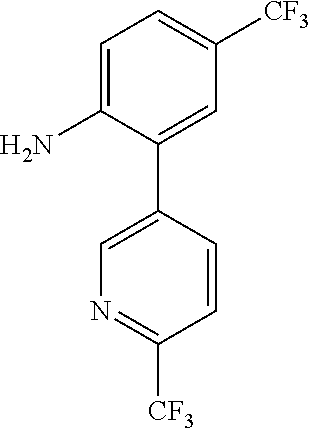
C1=C(N)C(C2=CN=C([CF3])C=C2)=CC([CF3])=C1
